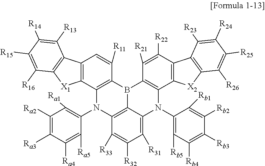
C12=C(C3=C(C([R11])=C1)B1C4=C(N3C3=C([Ra1])C([Ra2])=C([Ra3])C([Ra4])=C3[Ra5])C([R33])=C([R32])C([R31])=C4N(C3=C([Rb5])C([Rb4])=C([Rb3])C([Rb2])=C3[Rb1])C3=C1C([R21])=C([R22])C1=C3[X2]C3=C1C([R23])=C([R24])C([R25])=C3[R26])[X1]C1=C2C([R13])=C([R14])C([R15])=C1[R16]
